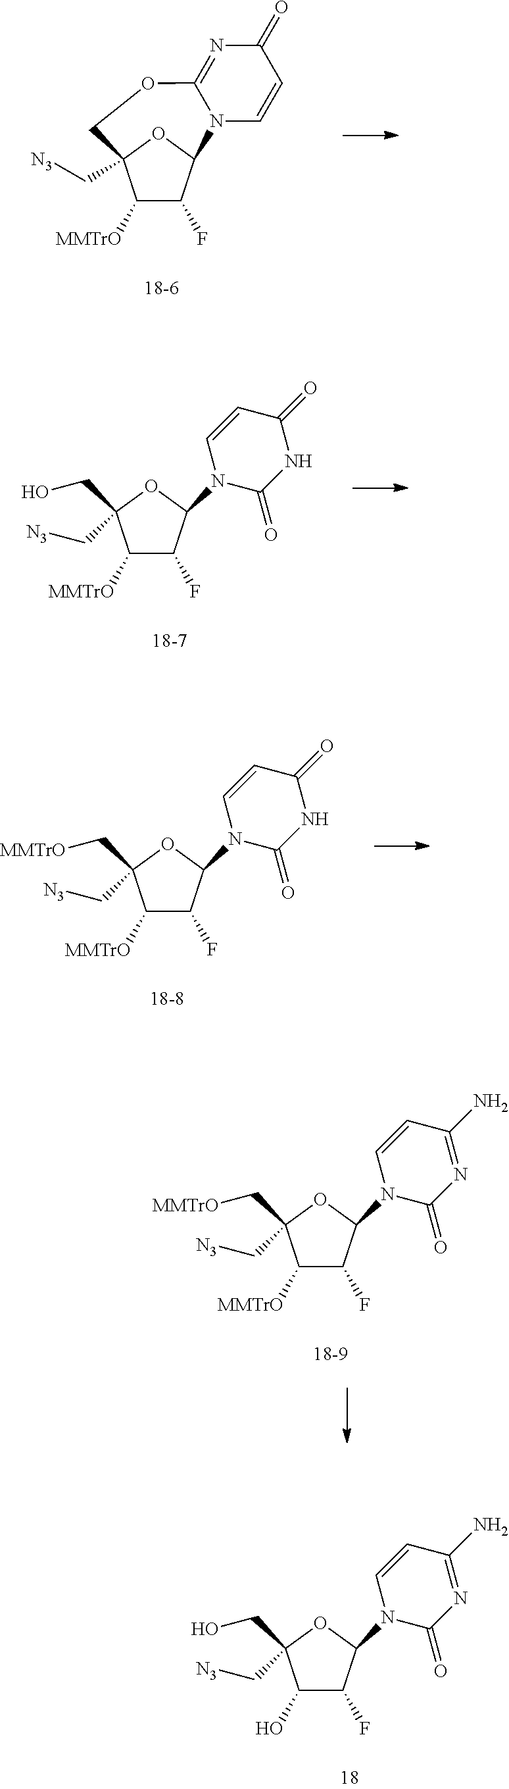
C1([MMTrO])C(F)C2OC1(C[N3])COC1=NC(=O)C=CN21.C1([MMTrO])C(F)C(N2C(=O)NC(=O)C=C2)OC1(CO)C[N3].C1([MMTrO])C(F)C(N2C(=O)NC(=O)C=C2)OC1(C[MMTrO])C[N3].C1([MMTrO])C(F)C(N2C(=O)N=C(N)C=C2)OC1(C[MMTrO])C[N3].C1(O)C(F)C(N2C(=O)N=C(N)C=C2)OC1(CO)C[N3]
